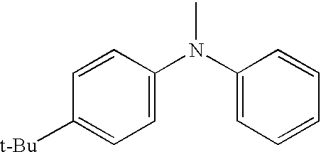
C1=C(N(C2=CC=CC=C2)C)C=CC([t-Bu])=C1
